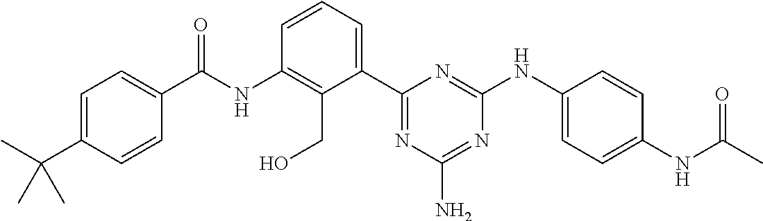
N(C1=C(CO)C(C2=NC(N)=NC(NC3=CC=C(NC(=O)C)C=C3)=N2)=CC=C1)C(=O)C1=CC=C(C(C)(C)C)C=C1
